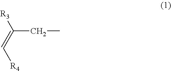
[R3]C(=C[R4])CC
